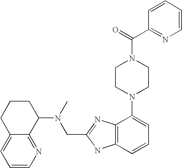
C1=CN=C2C(=C1)CCCC2N(C)CC1=NC2=C(N1)C=CC=C2N1CCN(C(C2=NC=CC=C2)=O)CC1
